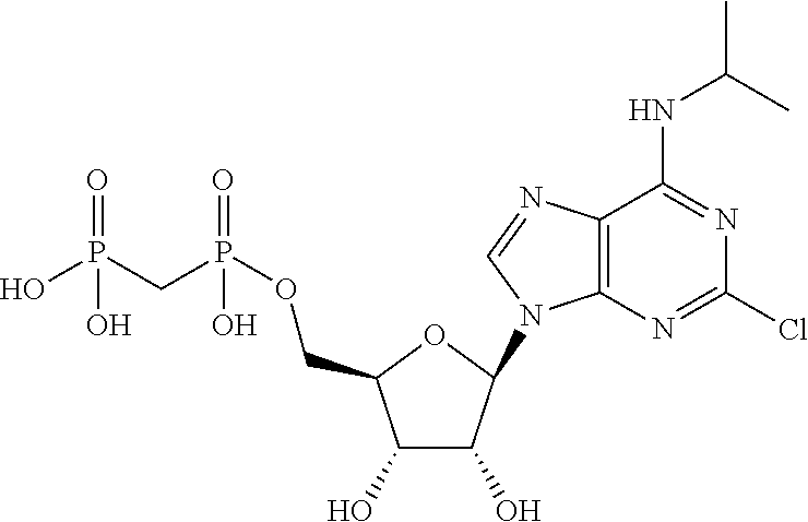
C1(O)C(O)C(N2C3=C(N=C2)C(NC(C)C)=NC(Cl)=N3)OC1COP(CP(O)(=O)O)(=O)O
